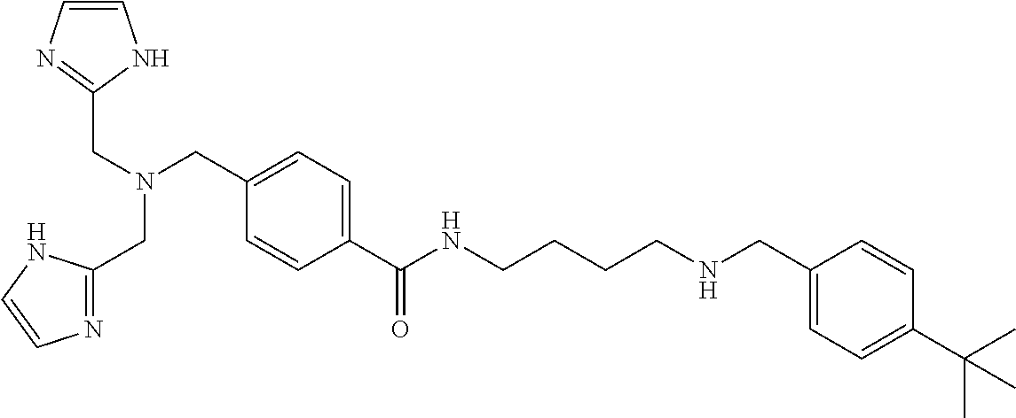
C1=CN=C(CN(CC2=CC=C(C(NCCCCNCC3=CC=C(C(C)(C)C)C=C3)=O)C=C2)CC2=NC=CN2)N1
